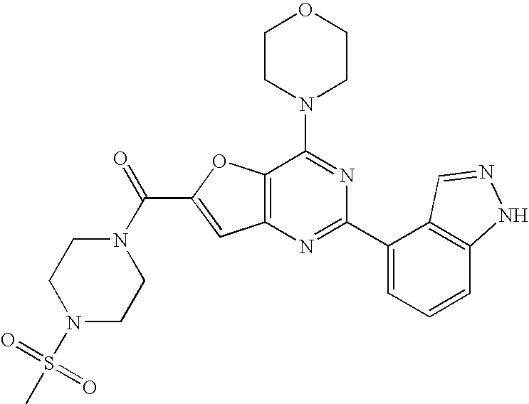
C1CN(C2=NC(C3=CC=CC4=C3C=NN4)=NC3=C2OC(C(N2CCN(S(C)(=O)=O)CC2)=O)=C3)CCO1
